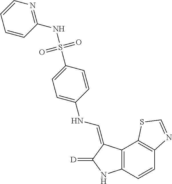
C12=C(C=CC3=C1SC=N3)NC(=[D])C2=CNC1=CC=C(S(=O)(=O)NC2=NC=CC=C2)C=C1
